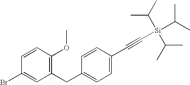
C1(CC2=C(OC)C=CC(Br)=C2)=CC=C(C#C[Si](C(C)C)(C(C)C)C(C)C)C=C1
